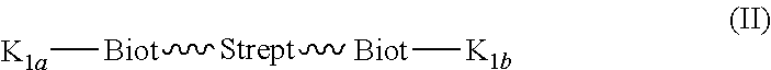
[Biot]([Strept][Biot][K1b])[K1a]
